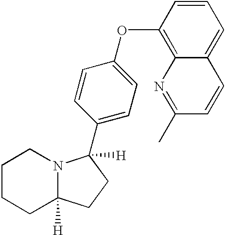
C1(C2([H])N3C([H])(CCCC3)CC2)=CC=C(OC2=C3C(=CC=C2)C=CC(C)=N3)C=C1
